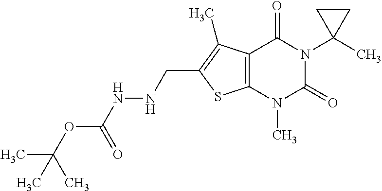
C12=C(N(C)C(=O)N(C3(C)CC3)C1=O)SC(CNNC(OC(C)(C)C)=O)=C2C
